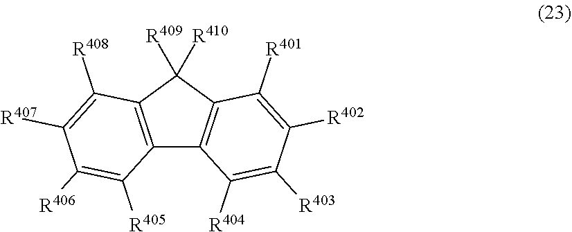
C12=C(C([R410])([R409])C3=C1C([R404])=C([R403])C([R402])=C3[R401])C([R408])=C([R407])C([R406])=C2[R405]
